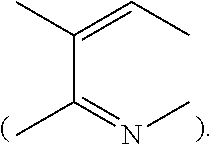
C(C(=NC)C)(=CC)C
